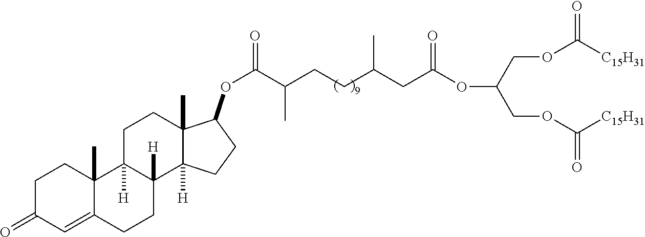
C(COC([C15H31])=O)(COC([C15H31])=O)OC(CC(CCC(C(OC1C2(C)C([H])(C3([H])CCC4=CC(=O)CCC4(C)C3([H])CC2)CC1)=O)C)C)=O
